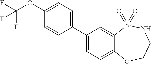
C1(C2=CC=C(OC(F)(F)F)C=C2)=CC=C2C(=C1)S(=O)(=O)NCCO2
